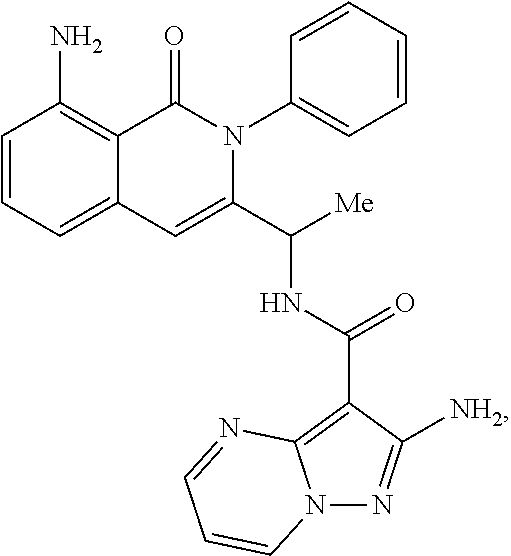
C1=CC=C2C(=C1N)C(=O)N(C1=CC=CC=C1)C(C([Me])NC(C1=C3N(N=C1[NH2])C=CC=N3)=O)=C2
